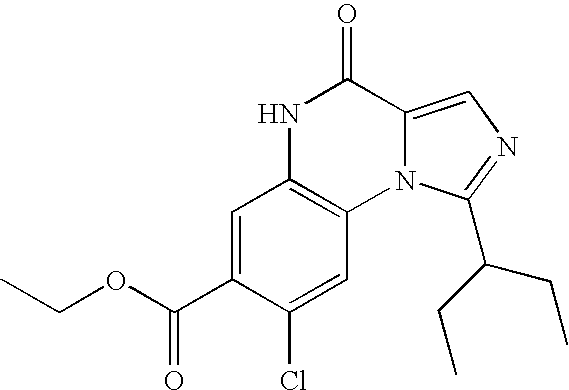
C1=C(C(OCC)=O)C(Cl)=CC2=C1NC(=O)C1=CN=C(C(CC)CC)N21
